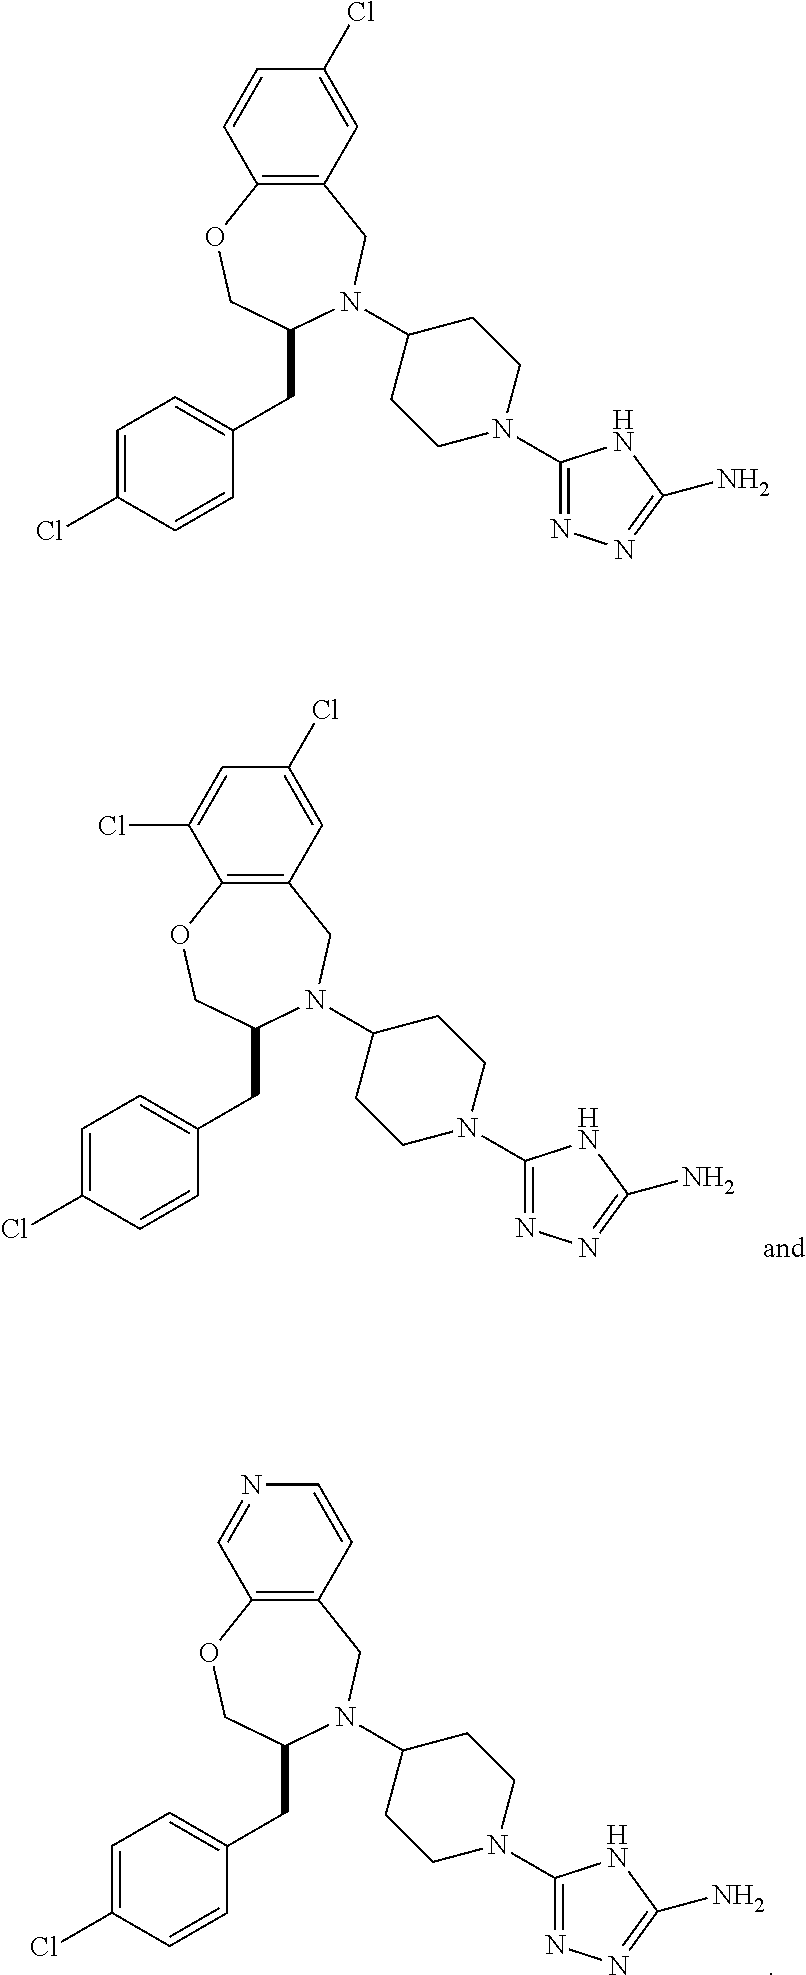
C12=C(OCC(CC3=CC=C(Cl)C=C3)N(C3CCN(C4=NN=C(N)N4)CC3)C1)C(Cl)=CC(Cl)=C2.C12=C(OCC(CC3=CC=C(Cl)C=C3)N(C3CCN(C4=NN=C(N)N4)CC3)C1)C=NC=C2.C12=C(OCC(CC3=CC=C(Cl)C=C3)N(C3CCN(C4=NN=C(N)N4)CC3)C1)C=CC(Cl)=C2
